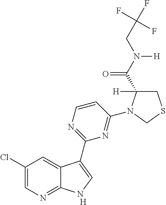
[H].C1=CN=C(C2=CNC3=NC=C(Cl)C=C32)N=C1N1C([H])(C(N(CC(F)(F)F)[H])=O)CSC1
